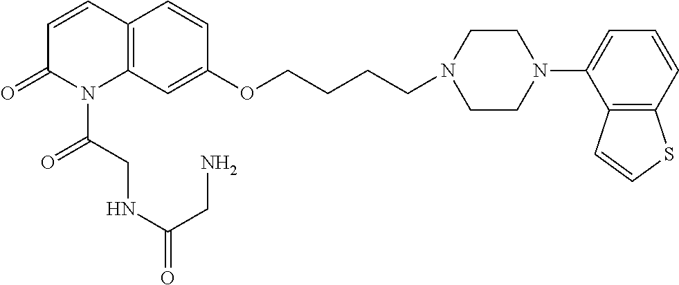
C12=C(C=C(OCCCCN3CCN(C4=CC=CC5=C4C=CS5)CC3)C=C1)N(C(CNC(CN)=O)=O)C(=O)C=C2
